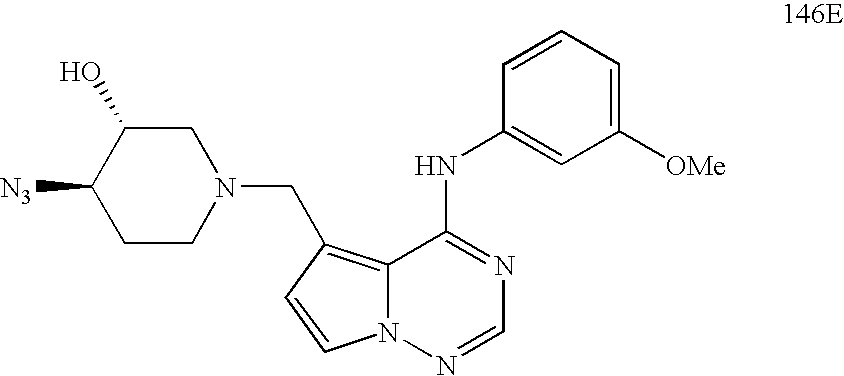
C1CN(CC2=C3N(N=CN=C3NC3=CC([OMe])=CC=C3)C=C2)CC(O)C1[N3]
